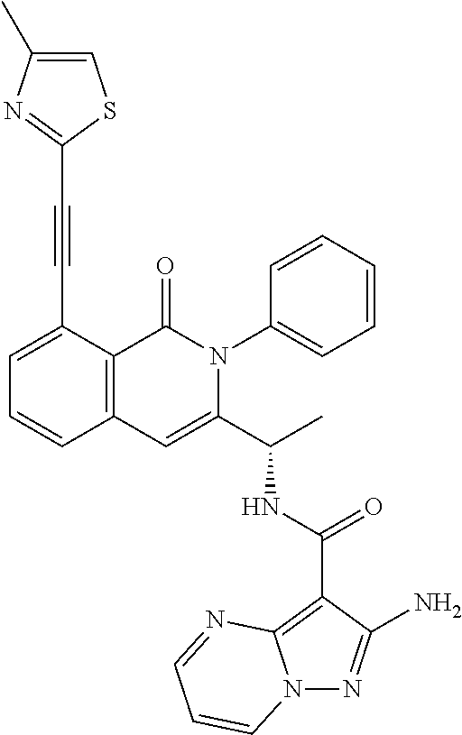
N12N=C(N)C(C(NC(C3=CC4=C(C(=O)N3C3=CC=CC=C3)C(C#CC3=NC(C)=CS3)=CC=C4)C)=O)=C1N=CC=C2
